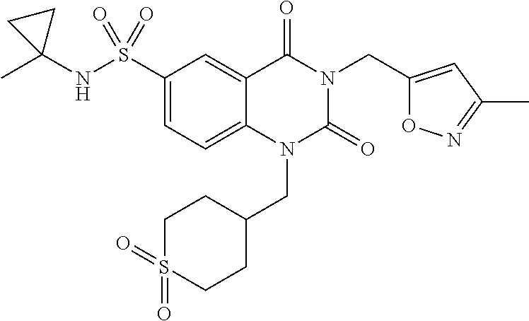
C1(S(NC2(C)CC2)(=O)=O)=CC=C2C(=C1)C(=O)N(CC1=CC(C)=NO1)C(=O)N2CC1CCS(=O)(=O)CC1
